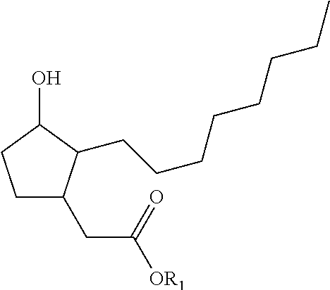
C1CC(O)C(CCCCCCCC)C1CC([OR1])=O
